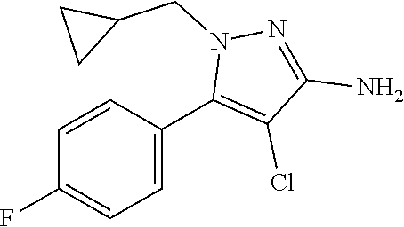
C1=CC(C2=C(Cl)C(N)=NN2CC2CC2)=CC=C1F
